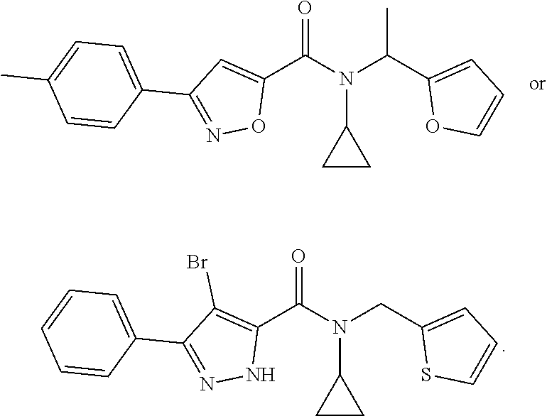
C1(CN(C(C2=C(Br)C(C3=CC=CC=C3)=NN2)=O)C2CC2)=CC=CS1.C1(C(N(C(C2=CC(C3=CC=C(C)C=C3)=NO2)=O)C2CC2)C)=CC=CO1
